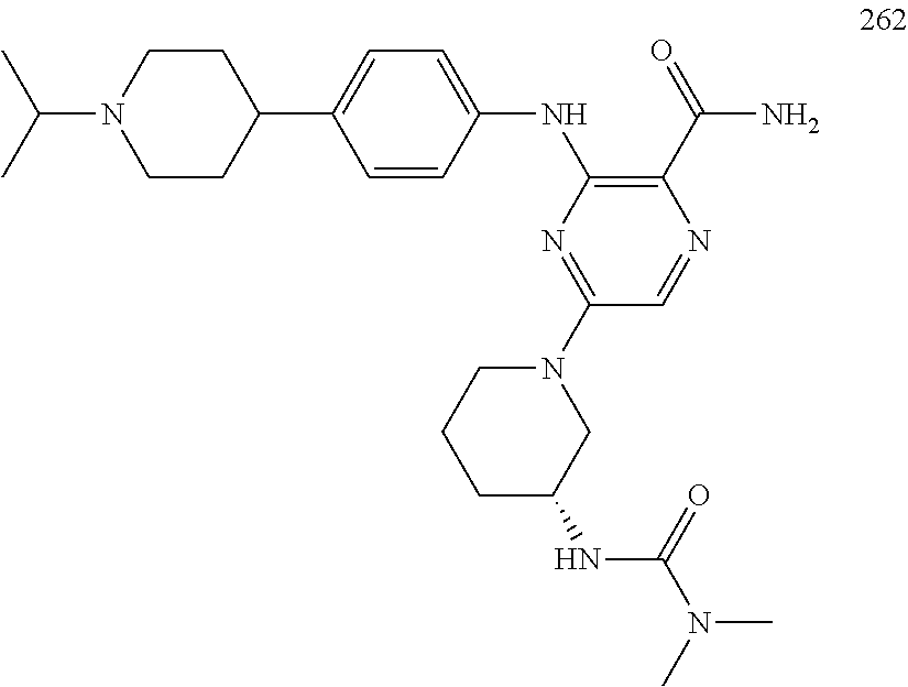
C1=CC(NC2=C(C(=O)N)N=CC(N3CCCC(NC(N(C)C)=O)C3)=N2)=CC=C1C1CCN(C(C)C)CC1
